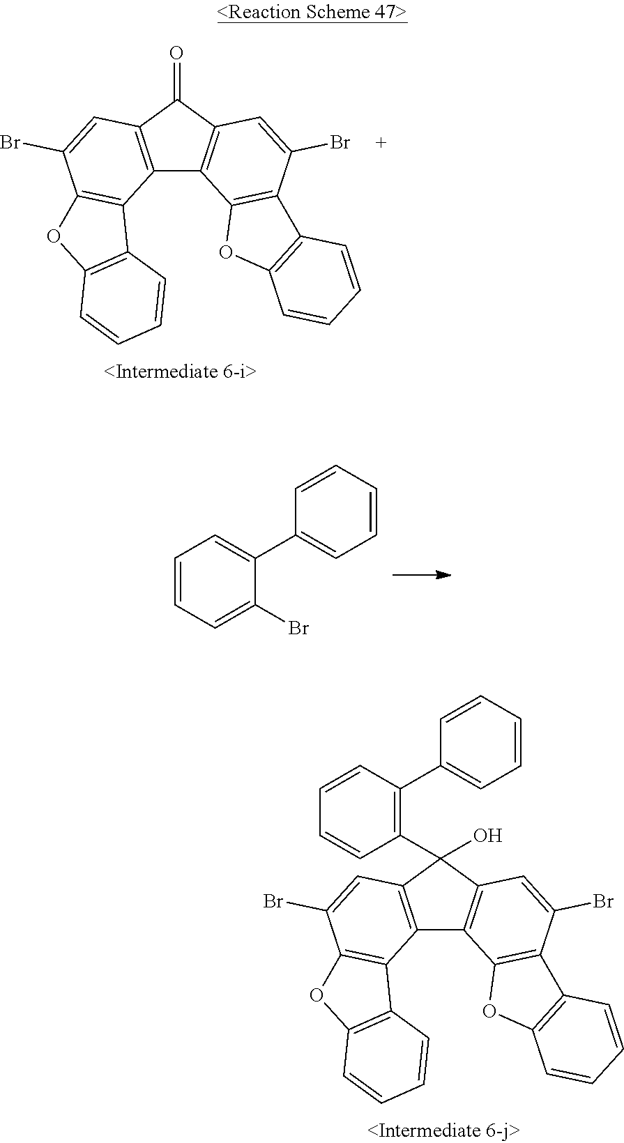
C12=C(C(C3=C(C4=CC=CC=C4)C=CC=C3)(O)C3=C1C1=C(C(Br)=C3)C3=C(O1)C=CC=C3)C=C(Br)C1=C2C2=C(O1)C=CC=C2.C12=C(C(=O)C3=C1C1=C(C(Br)=C3)C3=C(O1)C=CC=C3)C=C(Br)C1=C2C2=C(O1)C=CC=C2.C1=CC=CC=C1C1=CC=CC=C1Br
